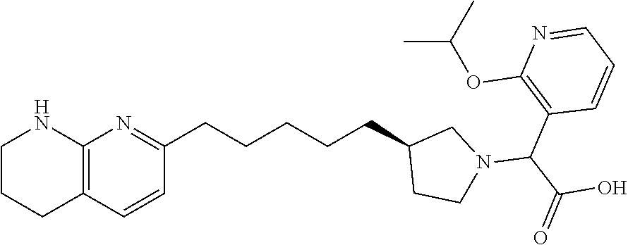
C12=C(C=CC(CCCCCC3CCN(C(C(O)=O)C4=C(OC(C)C)N=CC=C4)C3)=N1)CCCN2
